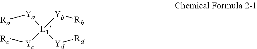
[L1]([Yb][Rb])([Yd][Rd])([Ya][Ra])[Yc][Rc]
